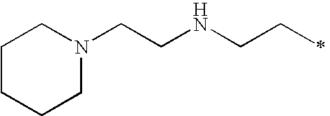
C1CCCN(CCNCCC)C1
